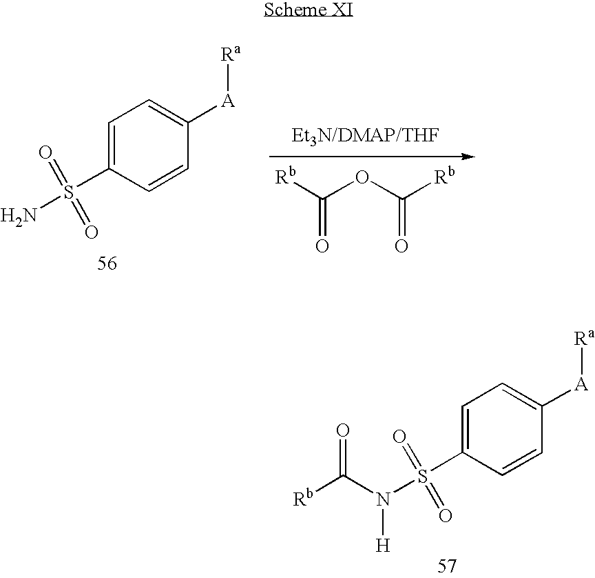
C1=C(S(N)(=O)=O)C=CC([A][Ra])=C1.[Et3N/DMAP/THF].[Rb]C(OC([Rb])=O)=O.C1=C(S(N(C([Rb])=O)[H])(=O)=O)C=CC([A][Ra])=C1
